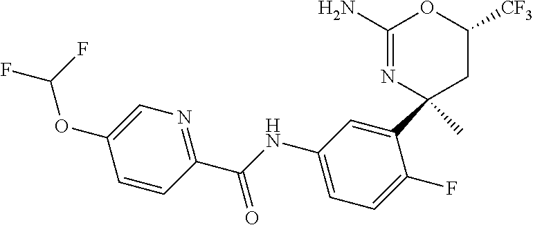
C1(N)=NC(C2=CC(NC(C3=NC=C(OC(F)F)C=C3)=O)=CC=C2F)(C)CC([CF3])O1
